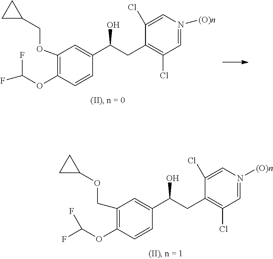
C1(COC2CC2)=C(OC(F)F)C=CC(C(O)CC2=C(Cl)C=N([(O)n])C=C2Cl)=C1.C1(OCC2CC2)=C(OC(F)F)C=CC(C(O)CC2=C(Cl)C=N([(O)n])C=C2Cl)=C1
